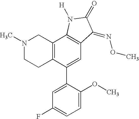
N1(C)CCC2=C(C1)C1=C(C=C2C2=CC(F)=CC=C2OC)C(=NOC)C(=O)N1[H]
